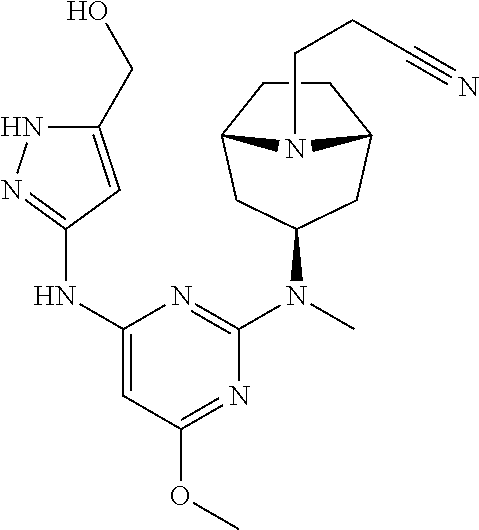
C1CC2CC(N(C)C3=NC(NC4=NNC(CO)=C4)=CC(OC)=N3)CC1N2CCC#N
